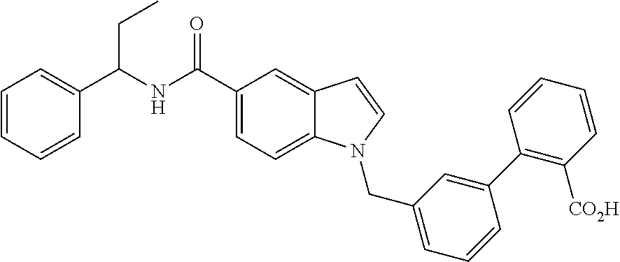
C1=CC=CC(C(CC)NC(=O)C2=CC=C3C(=C2)C=CN3CC2=CC=CC(C3=C([CO2H])C=CC=C3)=C2)=C1
